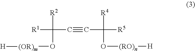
[R1]C(O[(OR)m][H])([R2])C#CC(O[(RO)n][H])([R4])[R5]
